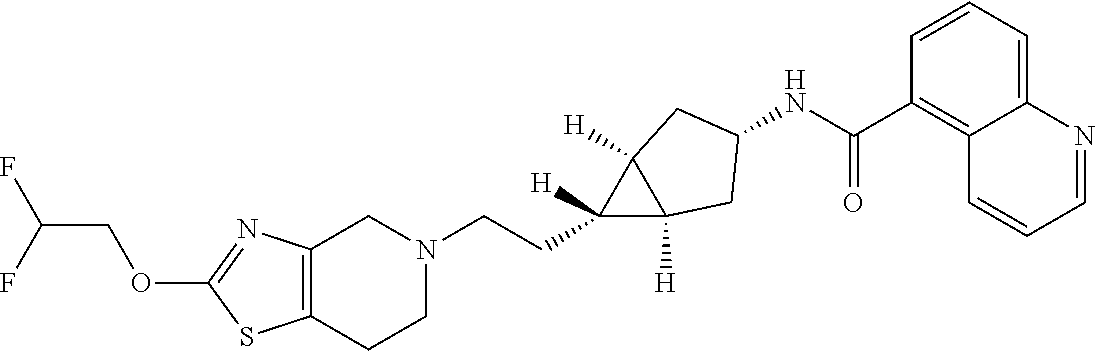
C1(OCC(F)F)=NC2=C(S1)CCN(CCC1([H])C3([H])C1([H])CC(NC(C1=C4C(=CC=C1)N=CC=C4)=O)C3)C2
